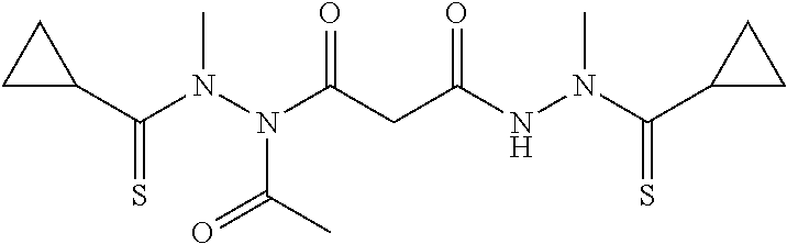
C1(C(N(N(C(CC(NN(C(C2CC2)=S)C)=O)=O)C(C)=O)C)=S)CC1
